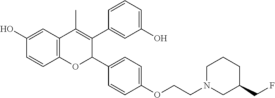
C1(O)=CC2=C(C=C1)OC(C1=CC=C(OCCN3CC(CF)CCC3)C=C1)C(C1=CC(O)=CC=C1)=C2C
